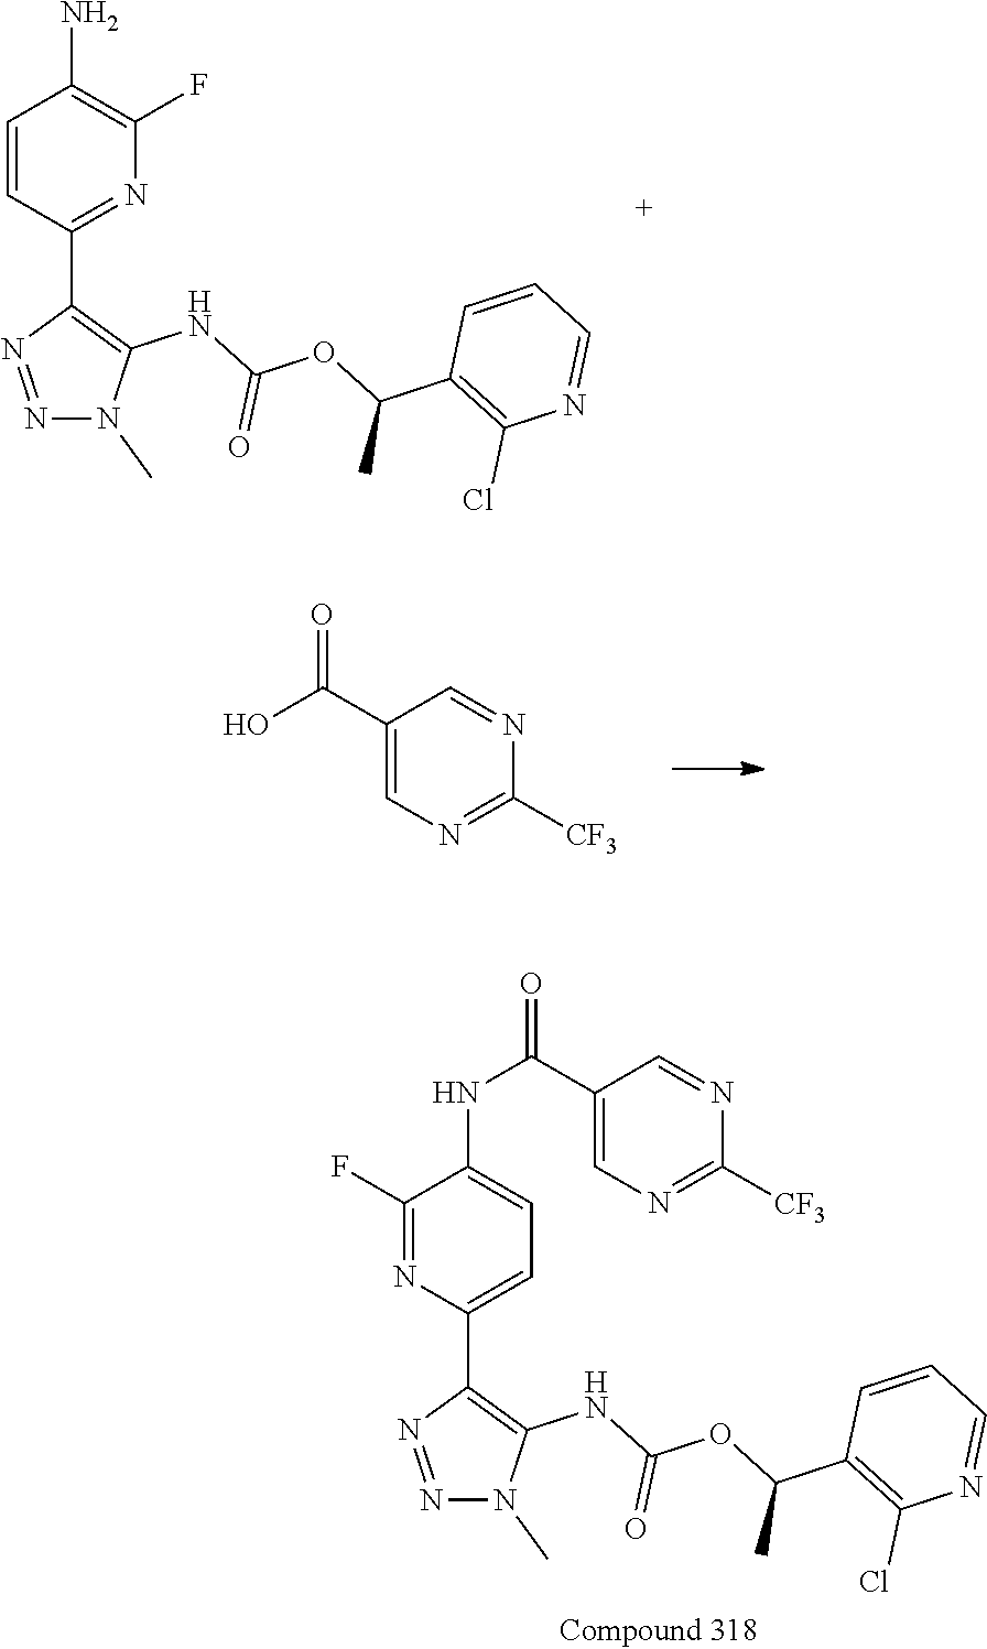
C1(NC(=O)C2=CN=C([CF3])N=C2)=CC=C(C2=C(NC(OC(C3=C(Cl)N=CC=C3)C)=O)N(C)N=N2)N=C1F.C1(N)=C(F)N=C(C2=C(NC(OC(C3=C(Cl)N=CC=C3)C)=O)N(C)N=N2)C=C1.O=C(C1=CN=C([CF3])N=C1)O
